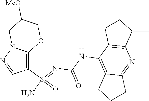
C(NC1=C2C(=NC3=C1CCC3C)CCC2)(N=S(N)(=O)C1=C2N(N=C1)CC([MeO])CO2)=O
